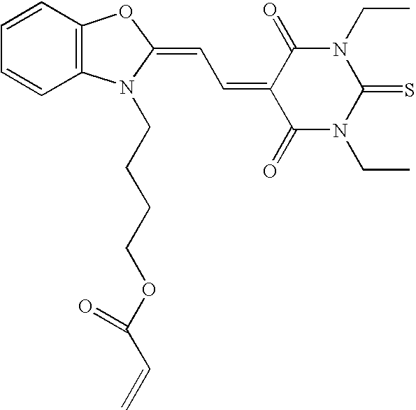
C1=CC2=C(C=C1)N(CCCCOC(C=C)=O)C(=CC=C1C(=O)N(CC)C(=S)N(CC)C1=O)O2
